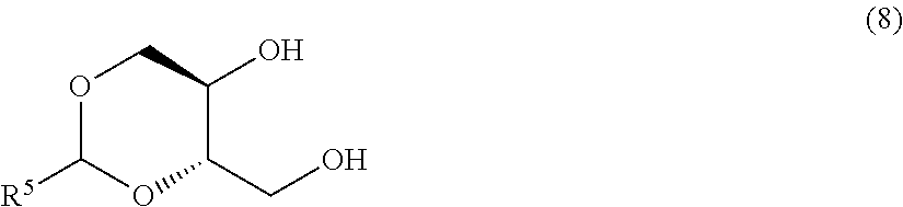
O1C([R5])OC(CO)C(O)C1
